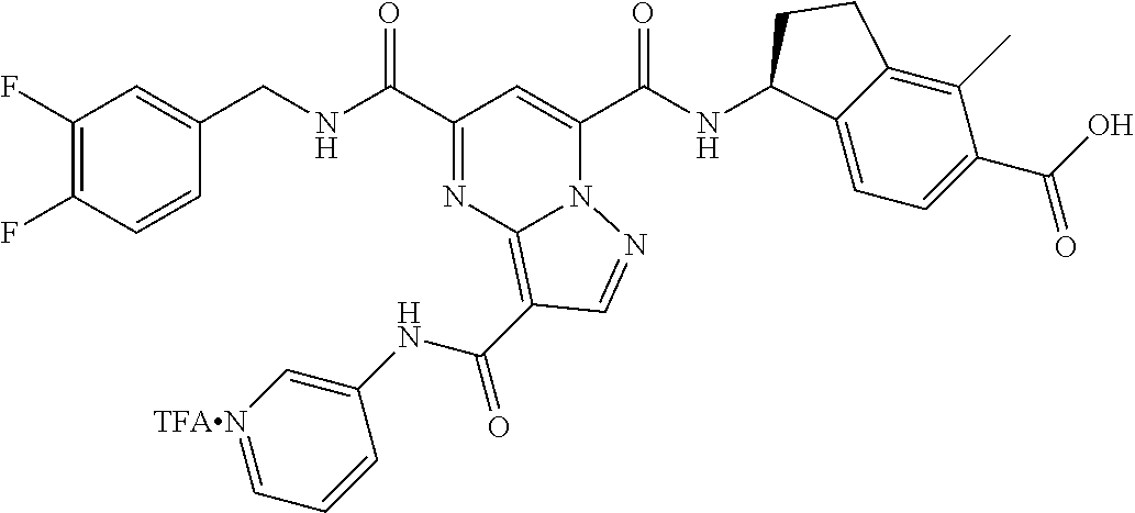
C1(F)=C(F)C=CC(CNC(C2=NC3=C(C(=O)NC4=C[TFAN]=CC=C4)C=NN3C(C(NC3C4=CC=C(C(O)=O)C(C)=C4CC3)=O)=C2)=O)=C1
